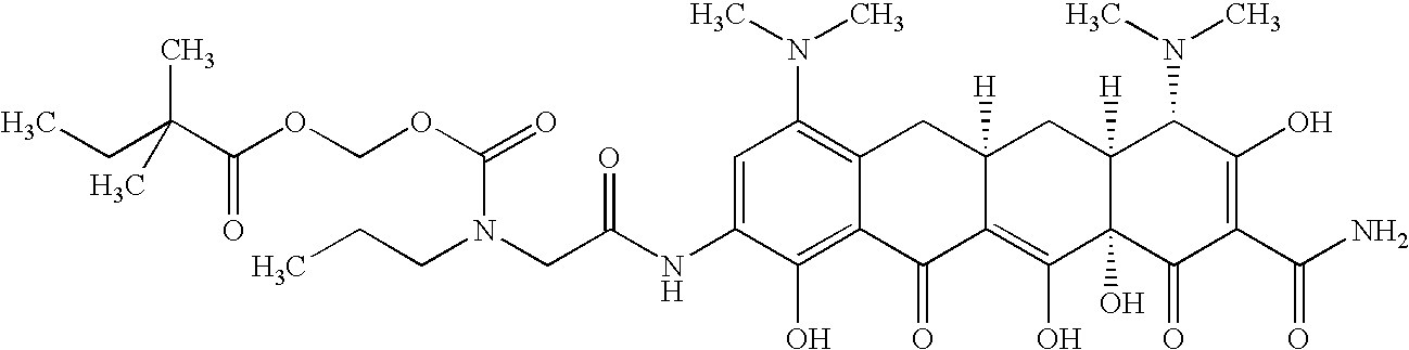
N(CC(NC1=CC(N(C)C)=C2C(=C1O)C(=O)C1=C(O)C3(O)C([H])(CC1([H])C2)C(N(C)C)C(O)=C(C(N)=O)C3=O)=O)(CCC)C(=O)OCOC(C(CC)(C)C)=O
